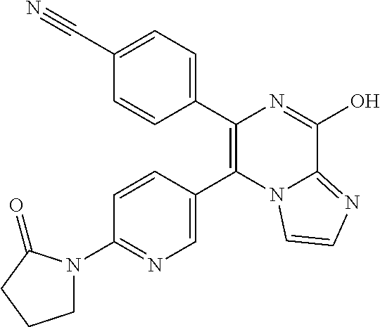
C1(C2=C(C3=CC=C(C#N)C=C3)N=C(O)C3=NC=CN23)=CN=C(N2CCCC2=O)C=C1
